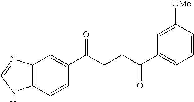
C12=C(C=CC(C(CCC(C3=CC=CC([OMe])=C3)=O)=O)=C1)NC=N2
